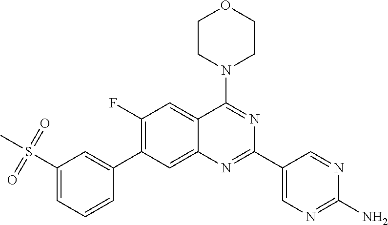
C1(F)=C(C2=CC(S(C)(=O)=O)=CC=C2)C=C2C(=C1)C(N1CCOCC1)=NC(C1=CN=C(N)N=C1)=N2
